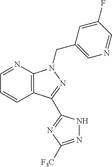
C12=C(N=CC=C1)N(CC1=CN=CC(F)=C1)N=C2C1=NC([F3C])=NN1
